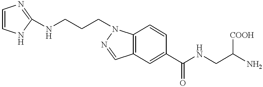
C1=CNC(NCCCN2C3=C(C=N2)C=C(C(NCC(N)[COOH])=O)C=C3)=N1
